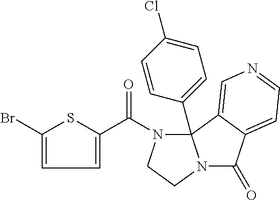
C1=C(Br)SC(C(N2CCN3C(=O)C4=CC=NC=C4C23C2=CC=C(Cl)C=C2)=O)=C1
